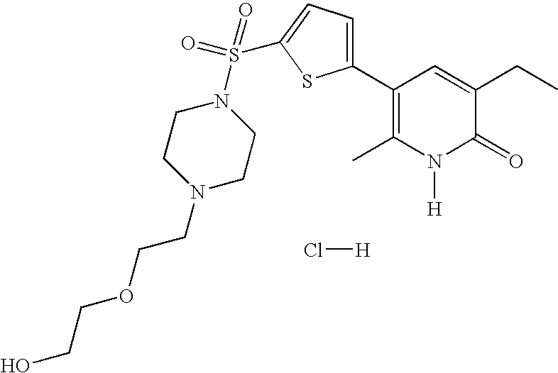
Cl[H].C1(C2=C(C)N([H])C(=O)C(CC)=C2)=CC=C(S(N2CCN(CCOCCO)CC2)(=O)=O)S1
